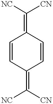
C1=CC(=C([NC])[CN])C=CC1=C([NC])[CN]
